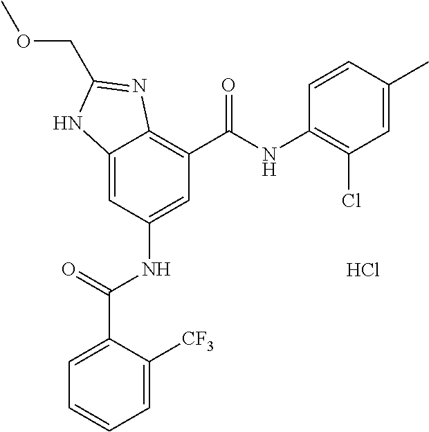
C12=CC(NC(=O)C3=CC=CC=C3[CF3])=CC(C(=O)NC3=C(Cl)C=C(C)C=C3)=C1N=C(COC)N2.Cl
